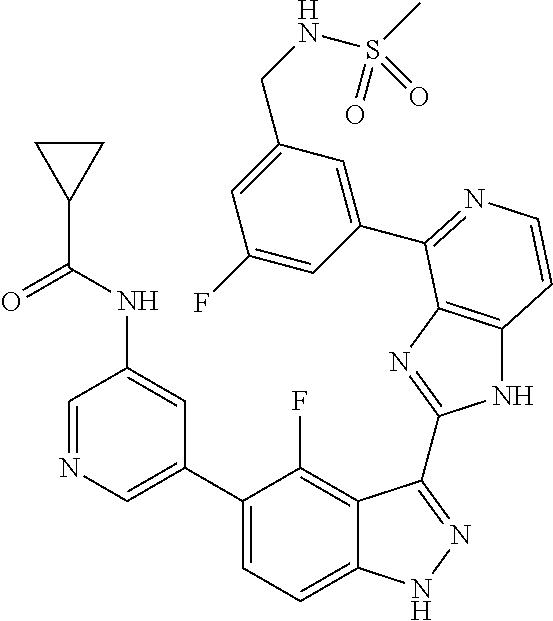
C1=C(C2=CC=C3C(=C2F)C(C2=NC4=C(N2)C=CN=C4C2=CC(CNS(C)(=O)=O)=CC(F)=C2)=NN3)C=C(NC(C2CC2)=O)C=N1
